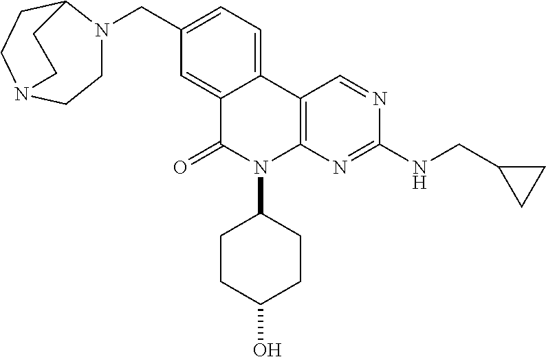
C12=CC=C(CN3CCN4CCC3CC4)C=C1C(=O)N(C1CCC(O)CC1)C1=C2C=NC(NCC2CC2)=N1
